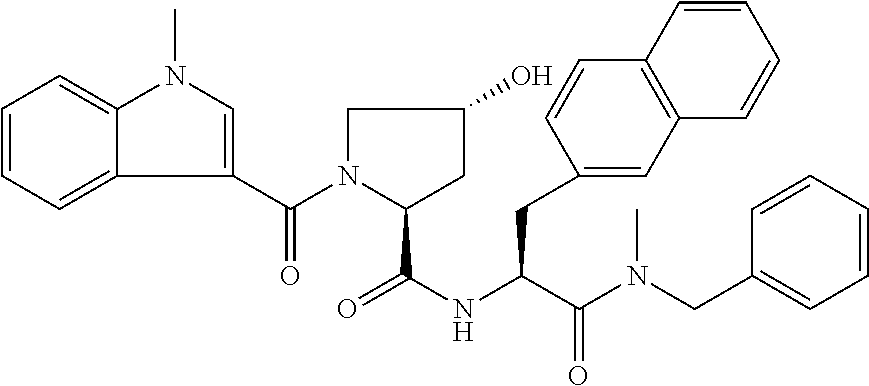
C1=CC=C2C(=C1)N(C)C=C2C(N1C(C(NC(C(N(CC2=CC=CC=C2)C)=O)CC2=CC3=C(C=C2)C=CC=C3)=O)CC(O)C1)=O
